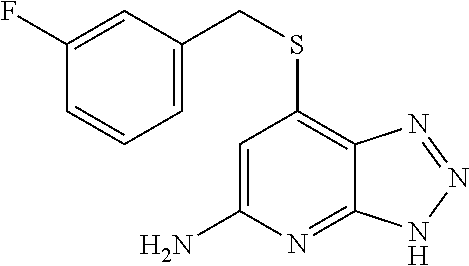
C1=CC=C(CSC2=C3C(=NC(N)=C2)NN=N3)C=C1F
